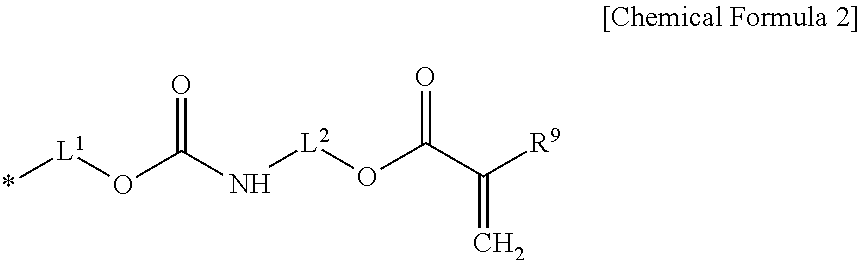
*[L1]OC(N[L2]OC(C([R9])=C)=O)=O
